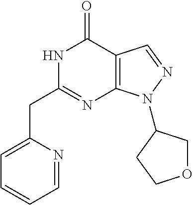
N1C(CC2=CC=CC=N2)=NC2=C(C1=O)C=NN2C1COCC1
